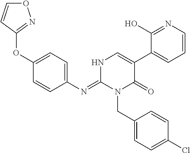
O(C1=CC=C(N=C2N(CC3=CC=C(Cl)C=C3)C(=O)C(C3=CC=CN=C3O)=CN2)C=C1)C1=NOC=C1
